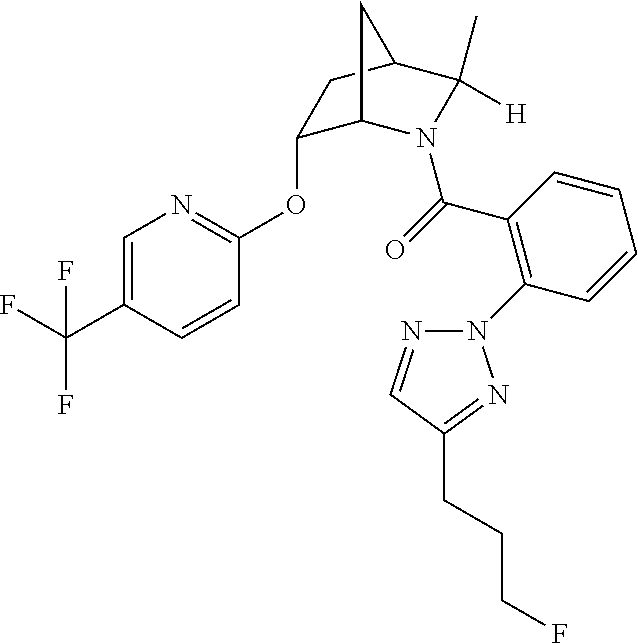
C1=C(C(F)(F)F)C=CC(OC2C3N(C(=O)C4=C(N5N=CC(CCCF)=N5)C=CC=C4)C(C)([H])C(C2)C3)=N1
